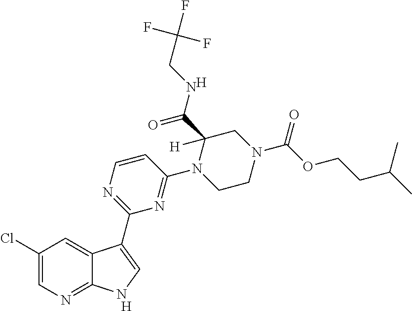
[H].C1=CN=C(C2=CNC3=NC=C(Cl)C=C32)N=C1N1CCN(C(OCCC(C)C)=O)CC1(C(NCC(F)(F)F)=O)[H].[H]
